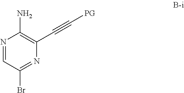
N1=CC(Br)=NC(C#C[PG])=C1N
